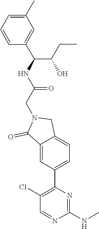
C1(NC)=NC(C2=CC=C3C(=C2)C(=O)N(CC(=O)NC(C2=CC(C)=CC=C2)C(CC)O)C3)=C(Cl)C=N1
